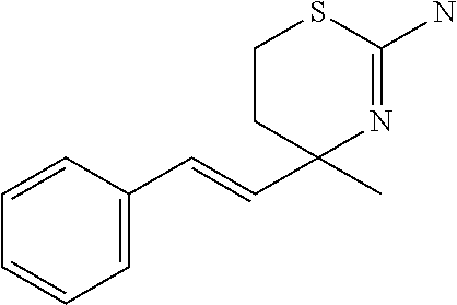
C1(C=CC2(C)N=C(N)SCC2)=CC=CC=C1
